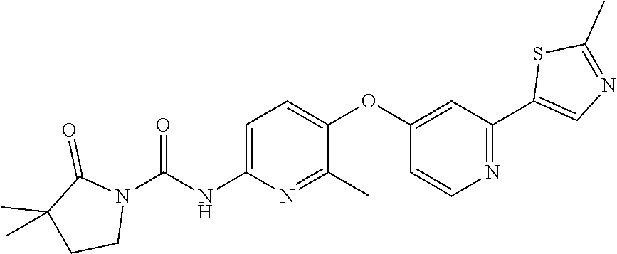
C1=C(NC(N2C(=O)C(C)(C)CC2)=O)N=C(C)C(OC2=CC(C3=CN=C(C)S3)=NC=C2)=C1
